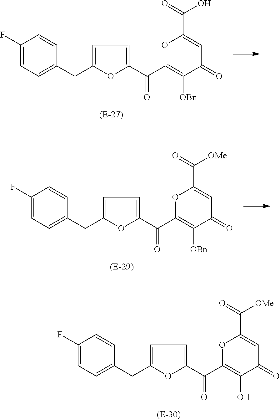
O1C(C(C2=CC=C(CC3=CC=C(F)C=C3)O2)=O)=C(O)C(=O)C=C1C([OMe])=O.O1C(C(C2=CC=C(CC3=CC=C(F)C=C3)O2)=O)=C([OBn])C(=O)C=C1C(O)=O.O1C(C(C2=CC=C(CC3=CC=C(F)C=C3)O2)=O)=C([OBn])C(=O)C=C1C([OMe])=O
